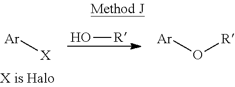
O[R].[X][Ar].O([Ar])[R]
